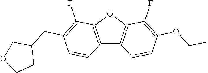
C12=C(OC3=C1C=CC(OCC)=C3F)C(F)=C(CC1COCC1)C=C2
